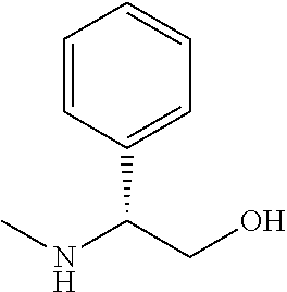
CNC(CO)C1=CC=CC=C1
